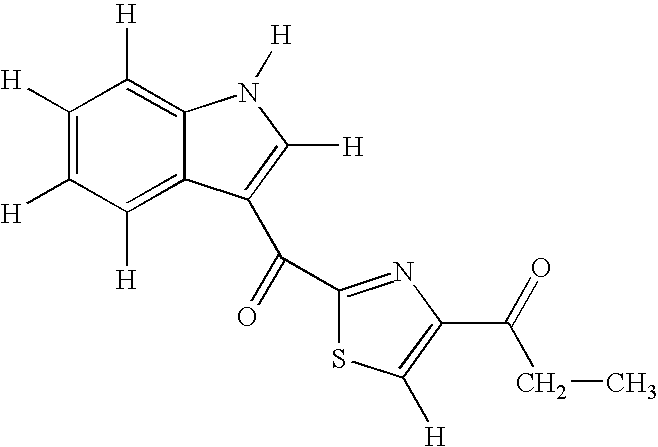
C1([H])=C([H])C([H])=C2C(=C1[H])N([H])C([H])=C2C(C1=NC(C(CC)=O)=C([H])S1)=O
